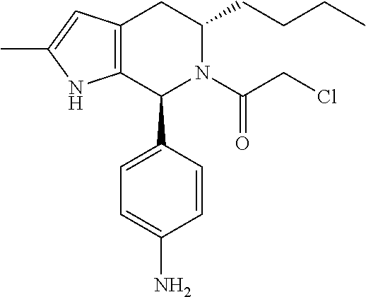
C12=C(CC(CCCC)N(C(CCl)=O)C1C1=CC=C(N)C=C1)C=C(C)N2
